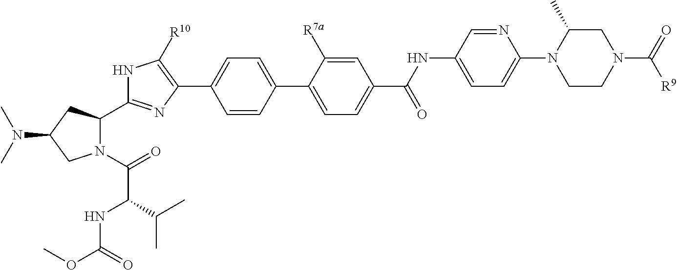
N1(C(=O)C(NC(OC)=O)C(C)C)C(C2=NC(C3=CC=C(C4=CC=C(C(NC5=CC=C(N6CCN(C(=O)[R9])CC6C)N=C5)=O)C=C4[R7a])C=C3)=C([R10])N2)CC(N(C)C)C1
